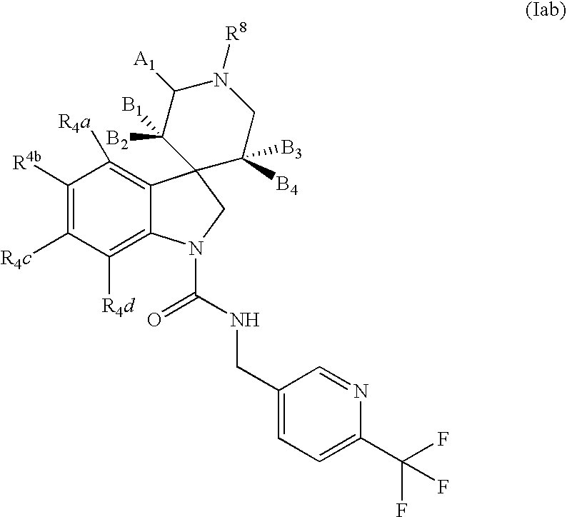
C1([R4b])=C([R4c])C([R4d])=C2C(=C1[R4a])C1(CN2C(NCC2=CC=C(C(F)(F)F)N=C2)=O)C([B4])([B3])CN([R8])C([A1])C1([B2])[B1]
